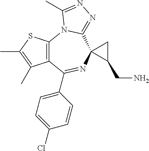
C12=C(C(C3=CC=C(Cl)C=C3)=NC3(C4=NN=C(C)N14)C(CN)C3)C(C)=C(C)S2
